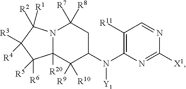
N12C([R20])(C([R9])([R10])C(N(C3=C([R11])C=NC([X1])=N3)[Y1])CC1([R7])[R8])C([R6])([R5])C([R3])([R4])C2([R2])[R1]
